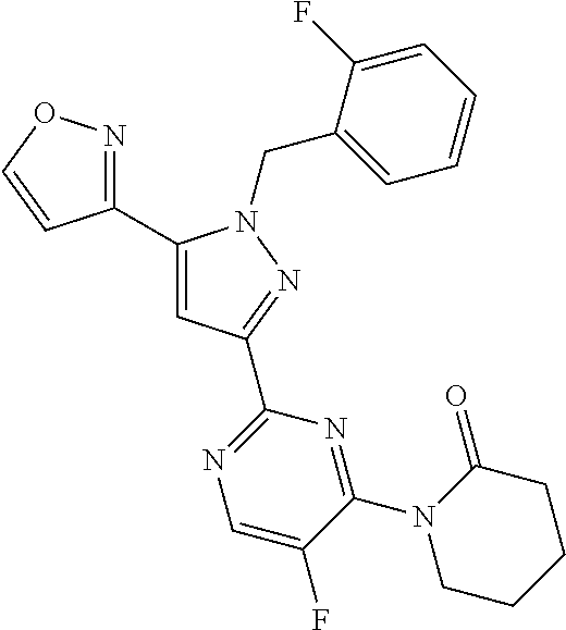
C1(C2=NOC=C2)=CC(C2=NC=C(F)C(N3CCCCC3=O)=N2)=NN1CC1=CC=CC=C1F
